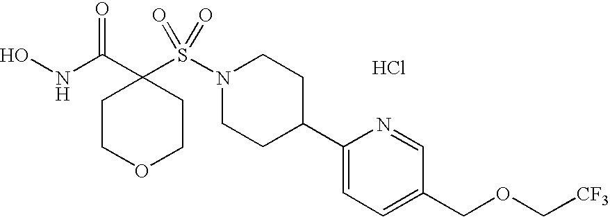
Cl.ONC(C1(S(N2CCC(C3=CC=C(COC[CF3])C=N3)CC2)(=O)=O)CCOCC1)=O
